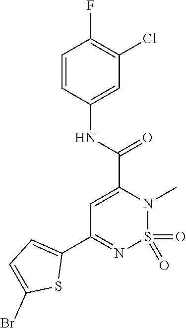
O=S1(=O)N=C(C2=CC=C(Br)S2)C=C(C(NC2=CC(Cl)=C(F)C=C2)=O)N1C
